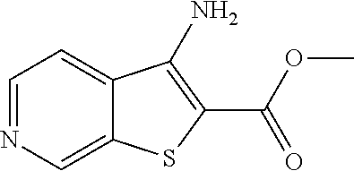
C1=NC=C2C(=C1)C(N)=C(C(OC)=O)S2
